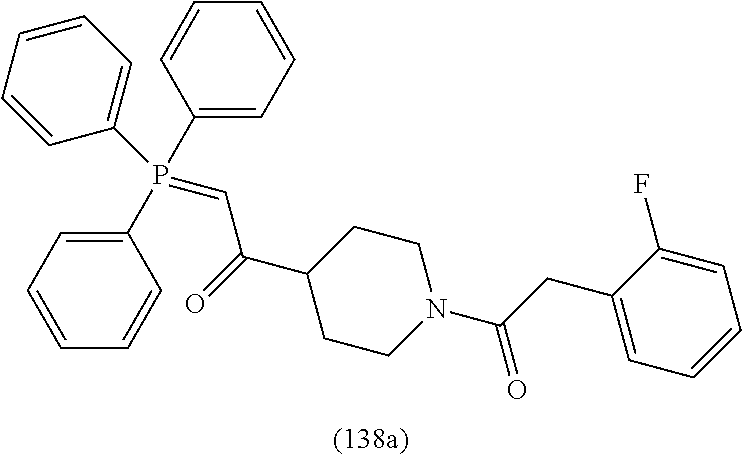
C1(F)=CC=CC=C1CC(N1CCC(C(C=P(C2=CC=CC=C2)(C2=CC=CC=C2)C2=CC=CC=C2)=O)CC1)=O
